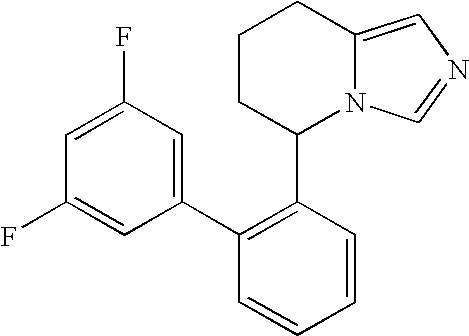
C1CC(C2=C(C3=CC(F)=CC(F)=C3)C=CC=C2)N2C(=CN=C2)C1
